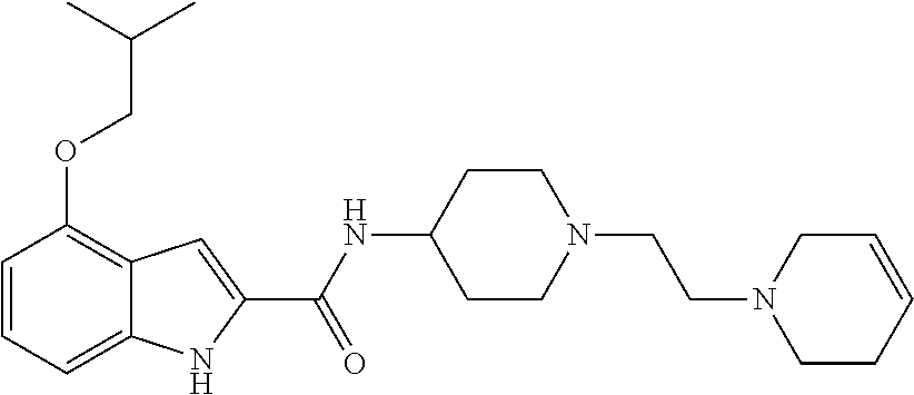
C1=CC=C2C(=C1OCC(C)C)C=C(C(NC1CCN(CCN3CCC=CC3)CC1)=O)N2
